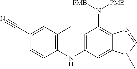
C12=C(N([PMB])[PMB])C=C(NC3=C(C)C=C(C#N)C=C3)C=C1N(C)C=N2
